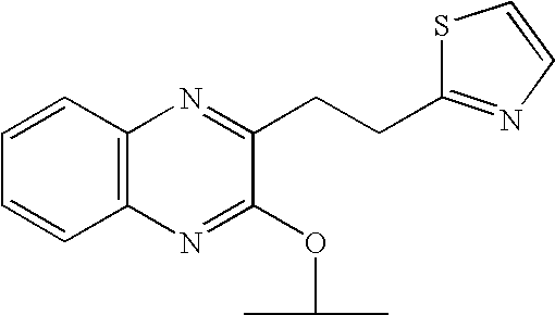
C12=C(C=CC=C1)N=C(CCC1=NC=CS1)C(OC(C)C)=N2
